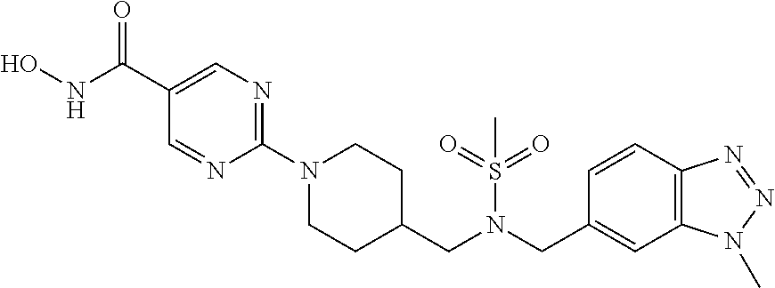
ONC(C1=CN=C(N2CCC(CN(CC3=CC4=C(C=C3)N=NN4C)S(C)(=O)=O)CC2)N=C1)=O
